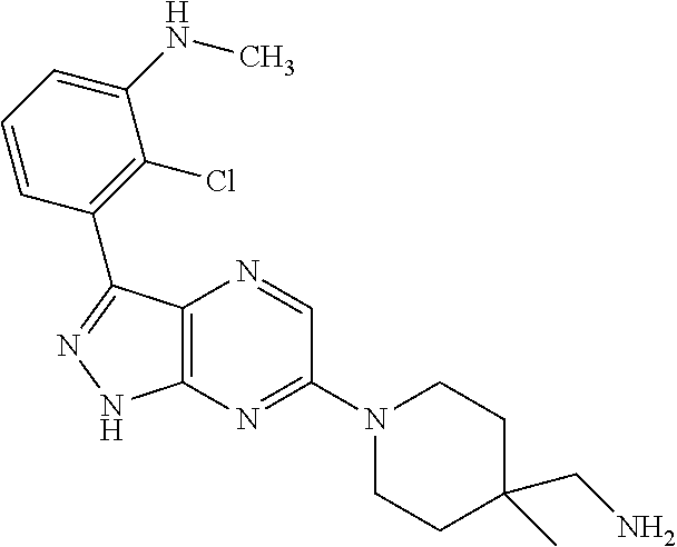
C12=C(N=C(N3CCC(CN)(C)CC3)C=N1)NN=C2C1=C(Cl)C(NC)=CC=C1
